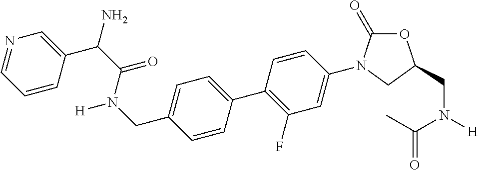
O1C(=O)N(C2=CC(F)=C(C3=CC=C(CN([H])C(C(C4=CN=CC=C4)N)=O)C=C3)C=C2)CC1CN([H])C(C)=O
